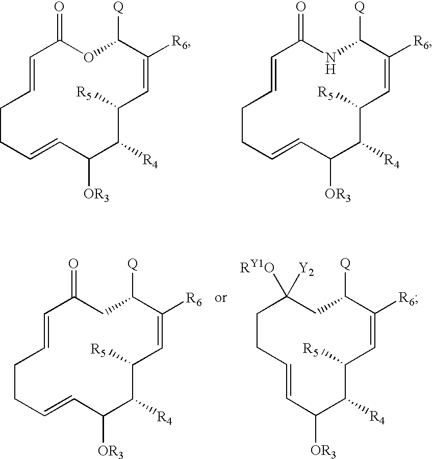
C1=CCCC=CC(=O)OC([Q])C([R6])=CC([R5])C([R4])C1[OR3].C1=CCCC=CC(=O)NC([Q])C([R6])=CC([R5])C([R4])C1[OR3].C1=CCCC=CC(=O)CC([Q])C([R6])=CC([R5])C([R4])C1[OR3].C1=CC([OR3])C([R4])C([R5])C=C([R6])C([Q])CC([Y2])([RY1O])CC1
